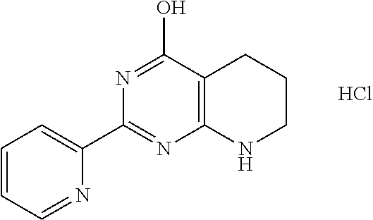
C1=CC=NC(C2=NC3=C(C(O)=N2)CCCN3)=C1.Cl
